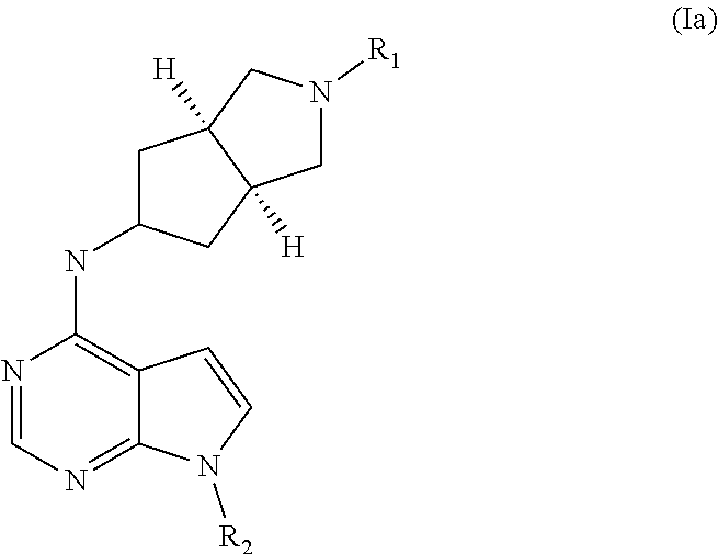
N1=CN=C2C(=C1NC1CC3([H])C([H])(C1)CN([R1])C3)C=CN2[R2]
